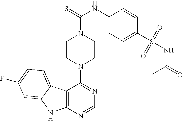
C12=C(N=CN=C1N1CCN(C(=S)NC3=CC=C(S(=O)(=O)NC(=O)C)C=C3)CC1)NC1=CC(F)=CC=C21
